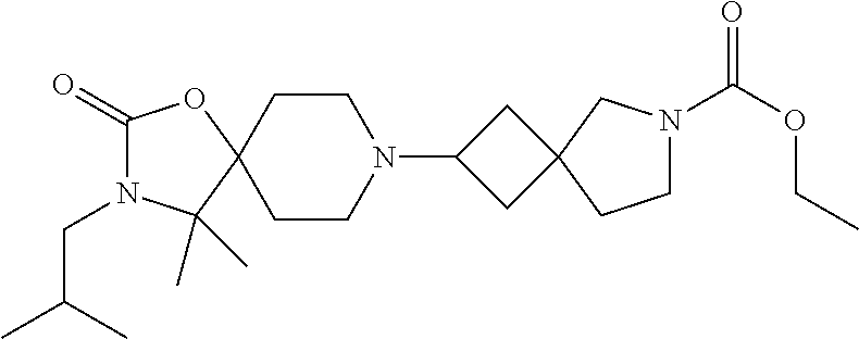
C1(=O)N(CC(C)C)C(C)(C)C2(O1)CCN(C1CC3(C1)CN(C(OCC)=O)CC3)CC2
